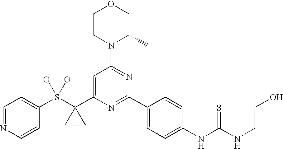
C1=NC=CC(S(C2(C3=CC(N4C(C)COCC4)=NC(C4=CC=C(NC(NCCO)=S)C=C4)=N3)CC2)(O)O)=C1
